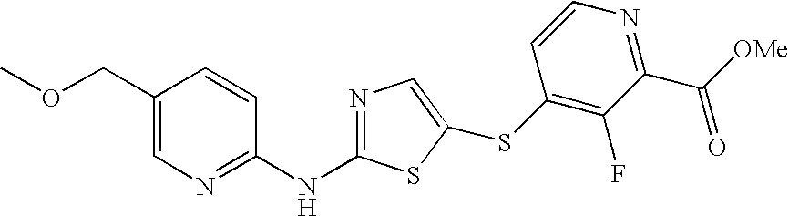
N1=C(NC2=NC=C(COC)C=C2)SC(SC2=C(F)C(C([OMe])=O)=NC=C2)=C1
